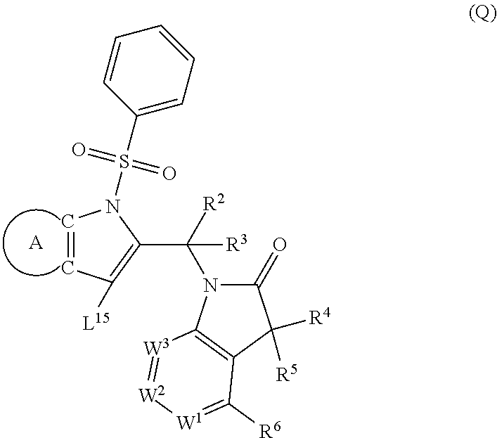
[A].C1=CC([L15])=C(C(N2C(=O)C([R4])([R5])C3=C2[W3]=[W2][W1]=C3[R6])([R2])[R3])N1S(=O)(=O)C1=CC=CC=C1
